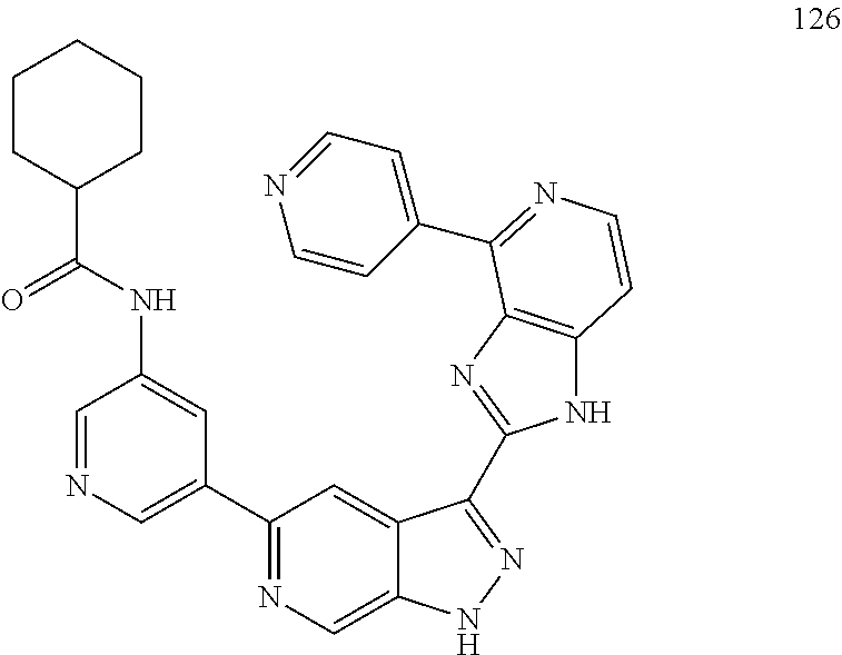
C1=NC=C(C2=NC=C3C(=C2)C(C2=NC4=C(N2)C=CN=C4C2=CC=NC=C2)=NN3)C=C1NC(C1CCCCC1)=O
